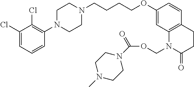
C1(Cl)=CC=CC(N2CCN(CCCCOC3=CC4=C(C=C3)CCC(=O)N4COC(N3CCN(C)CC3)=O)CC2)=C1Cl
